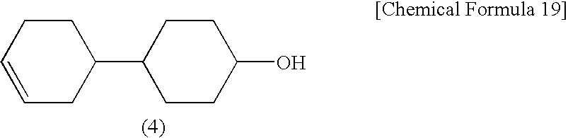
C1(C2CCC(O)CC2)CCC=CC1
